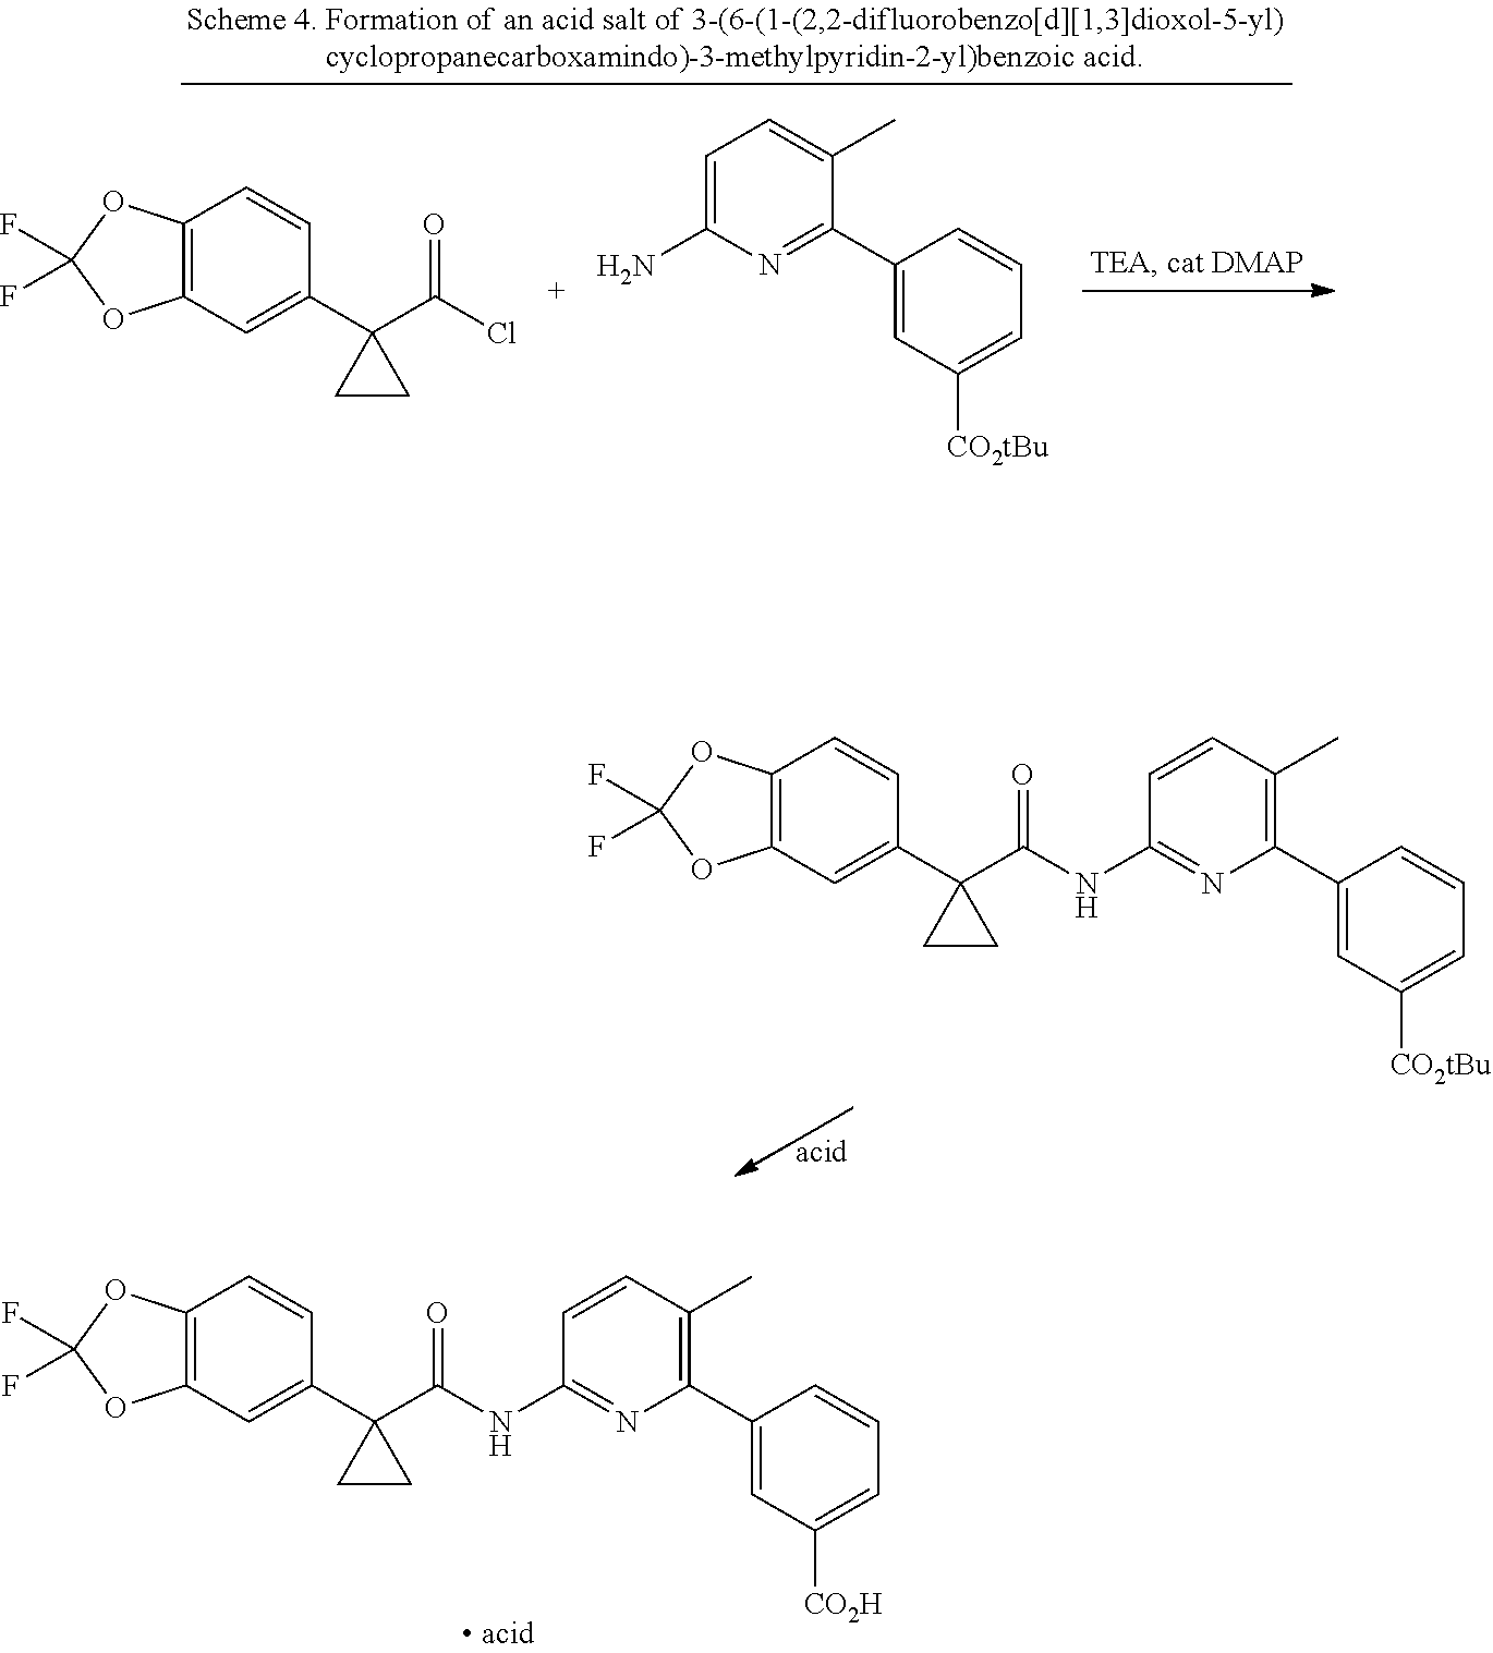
C12=C(C=C(C3(C(NC4=NC(C5=CC([CO2tBu])=CC=C5)=C(C)C=C4)=O)CC3)C=C1)OC(F)(F)O2.C12=C(C=C(C3(C(NC4=NC(C5=CC([CO2H])=CC=C5)=C(C)C=C4)=O)CC3)C=C1)OC(F)(F)O2.C12=C(C=C(C3(C(Cl)=O)CC3)C=C1)OC(F)(F)O2.C1=C(N)N=C(C2=CC([CO2tBu])=CC=C2)C(C)=C1
